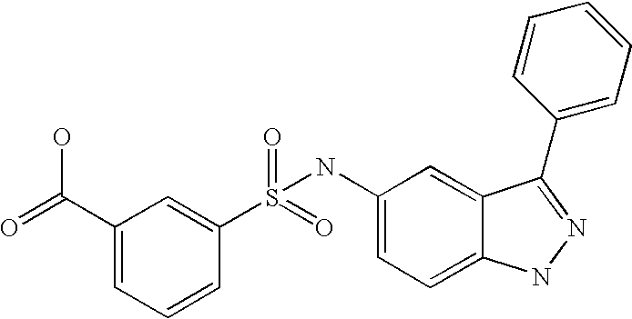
S(=O)(=O)(NC1=CC=C2C(=C1)C(C1=CC=CC=C1)=NN2)C1=CC(C(=O)O)=CC=C1
